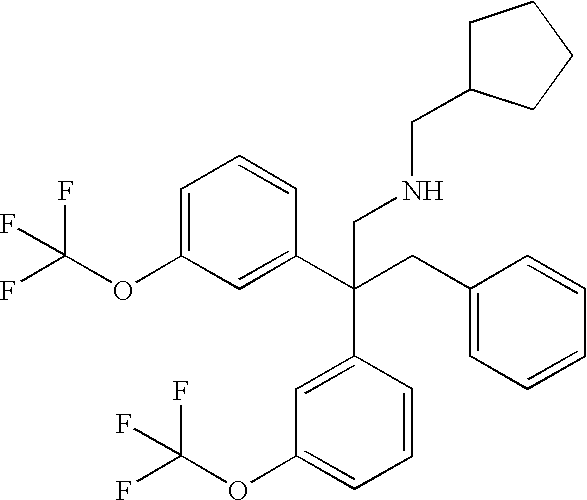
C1=C(OC(F)(F)F)C=C(C(CC2=CC=CC=C2)(CNCC2CCCC2)C2=CC(OC(F)(F)F)=CC=C2)C=C1
